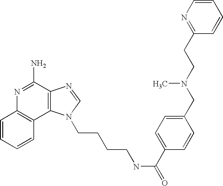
C1=CC=CC2=C1N=C(N)C1=C2N(CCCCNC(=O)C2=CC=C(CN(CCC3=NC=CC=C3)C)C=C2)C=N1
